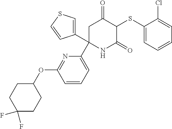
C1(SC2C(=O)CC(C3=CC=CC(OC4CCC(F)(F)CC4)=N3)(C3=CSC=C3)NC2=O)=CC=CC=C1Cl
